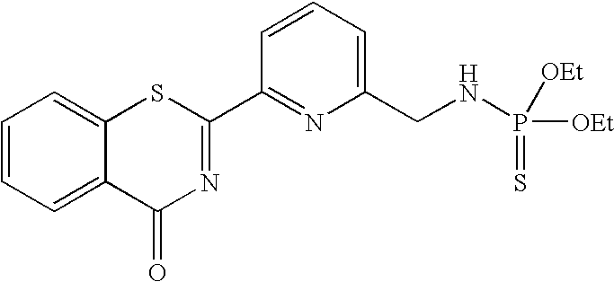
C1=CC=C(CNP(=S)([OEt])[OEt])N=C1C1=NC(=O)C2=CC=CC=C2S1
